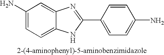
C1(N)=CC=C2C(=C1)N=C(C1=CC=C(N)C=C1)N2
